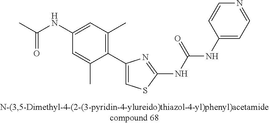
C1(C2=CSC(NC(=O)NC3=CC=NC=C3)=N2)=C(C)C=C(NC(=O)C)C=C1C
